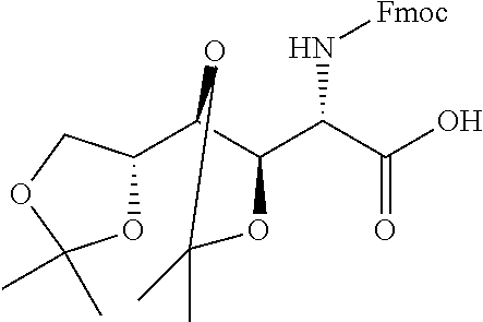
O1C(C2C(C(N[Fmoc])C(=O)O)OC(C)(C)O2)COC1(C)C
